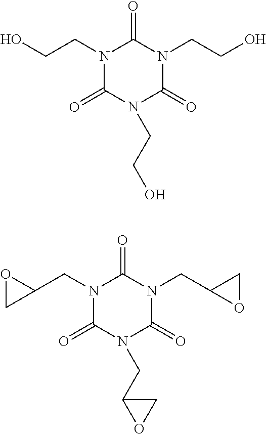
N1(CCO)C(=O)N(CCO)C(=O)N(CCO)C1=O.N1(CC2OC2)C(=O)N(CC2OC2)C(=O)N(CC2OC2)C1=O
